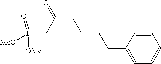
P(CC(CCCCC1=CC=CC=C1)=O)([OMe])([MeO])=O
